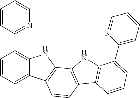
C1=CC=C2C(=C1C1=NC=CC=C1)NC1=C2C=CC2=C1NC1=C2C=CC=C1C1=CC=CC=N1
